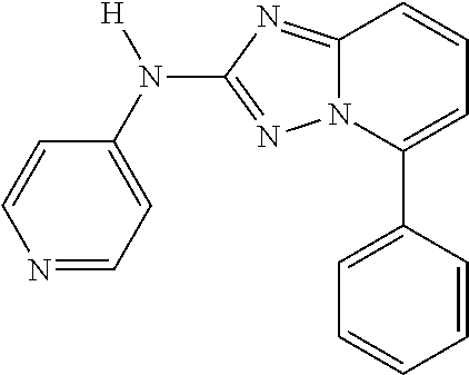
N1=CC=C(N(C2=NN3C(=N2)C=CC=C3C2=CC=CC=C2)[H])C=C1
